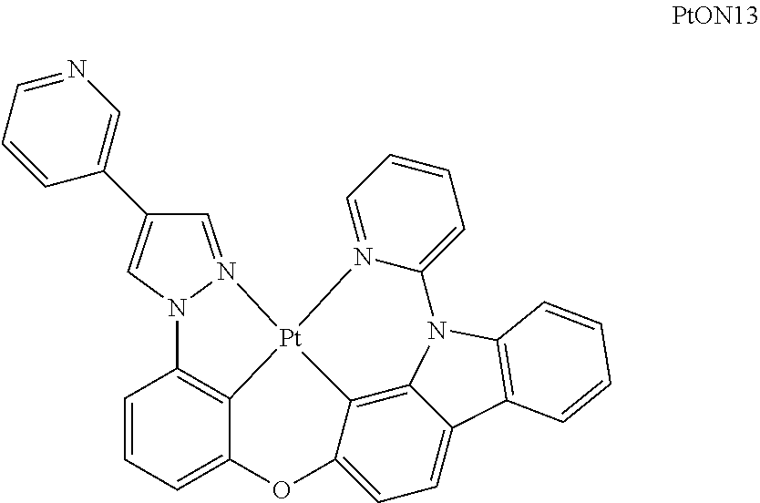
C1=CC=C2C3=C1N1C=C(C4=CN=CC=C4)C=N1[Pt]31N3=CC=CC=C3N3C4=C1C(=CC=C4C1=C3C=CC=C1)O2
